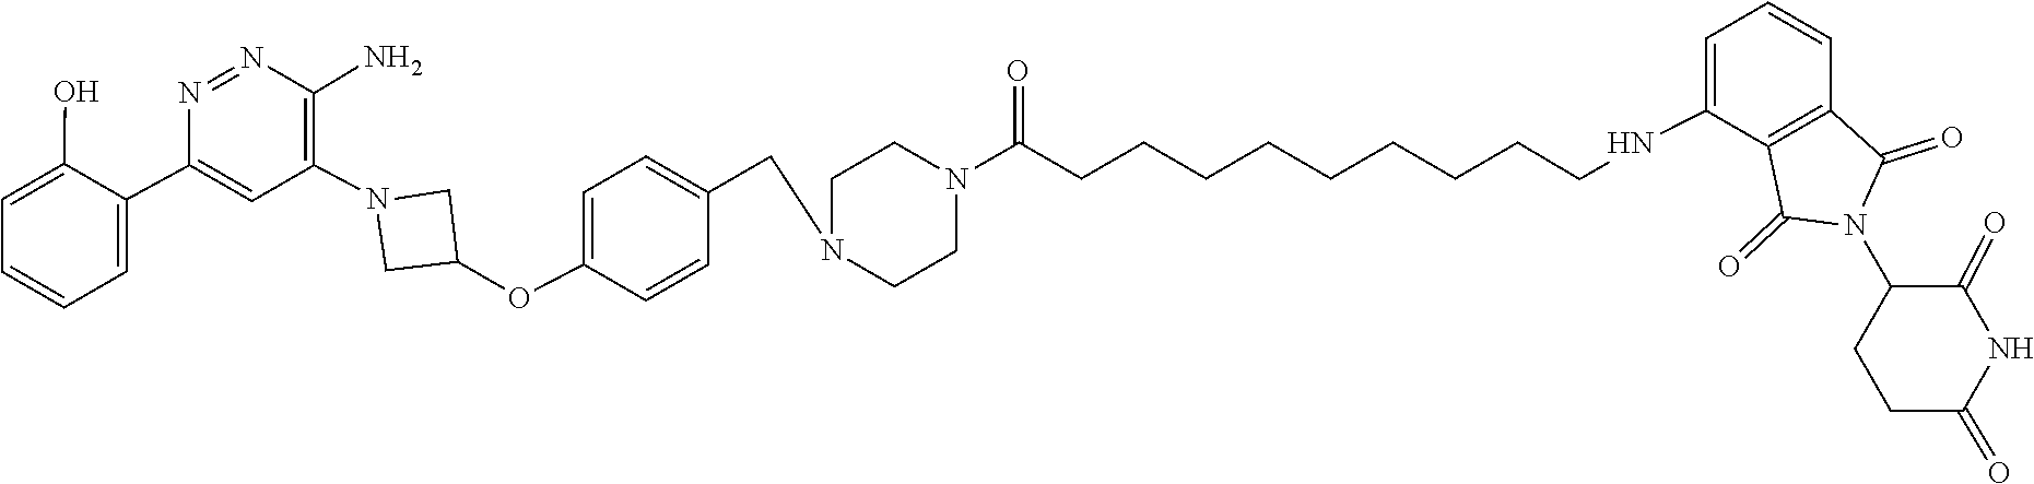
C1CC(=O)NC(=O)C1N1C(=O)C2=C(C(NCCCCCCCCCC(N3CCN(CC4=CC=C(OC5CN(C6=C(N)N=NC(C7=CC=CC=C7O)=C6)C5)C=C4)CC3)=O)=CC=C2)C1=O
